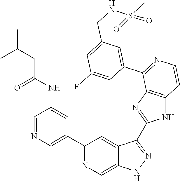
C1=NC=C(C2=NC=C3C(=C2)C(C2=NC4=C(N2)C=CN=C4C2=CC(CNS(C)(=O)=O)=CC(F)=C2)=NN3)C=C1NC(CC(C)C)=O
